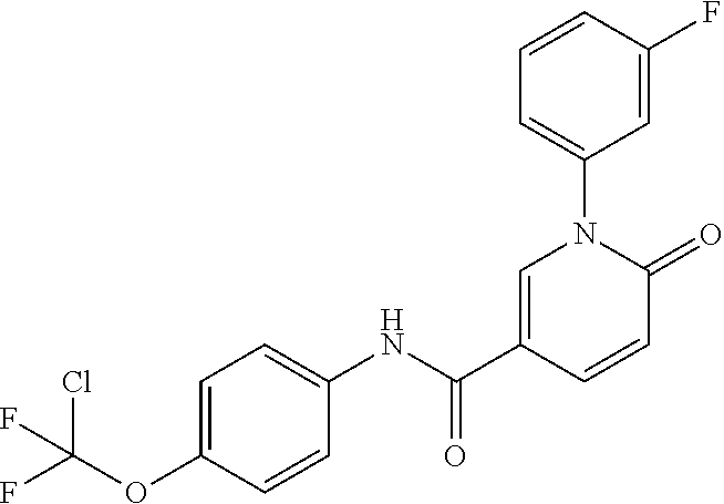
C1=C(C(NC2=CC=C(OC(F)(Cl)F)C=C2)=O)C=CC(=O)N1C1=CC=CC(F)=C1
